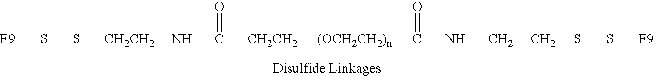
S([CH2CH2]NC(=O)[CH2CH2][(OCH2CH2)n]C(=O)NCCSS[F9])S[F9]
